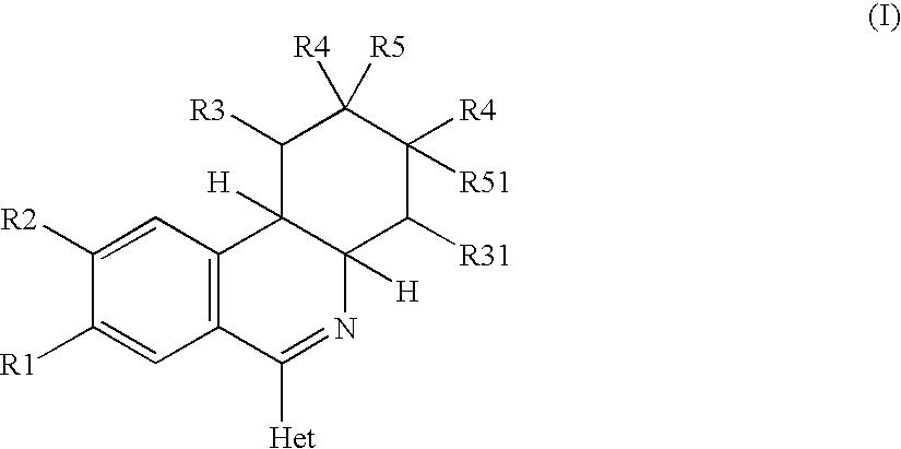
C12=C(C=C([R2])C([R1])=C1)C1([H])C([H])(N=C2[Het])C([R31])C([R4])([R51])C([R4])([R5])C1[R3]
